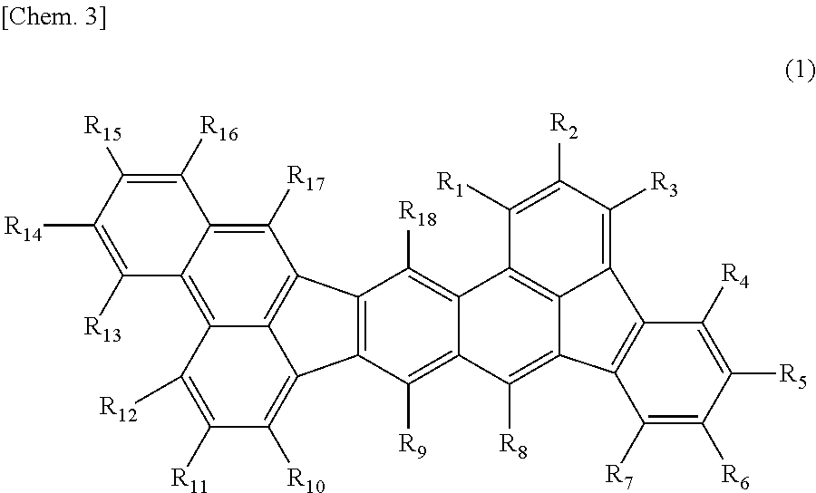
C1([R17])=C2C(=C3C([R12])=C([R11])C([R10])=C4C5=C(C1=C34)C([R18])=C1C(=C5[R9])C([R8])=C3C4=C1C([R1])=C([R2])C([R3])=C4C1=C3C([R7])=C([R6])C([R5])=C1[R4])C([R13])=C([R14])C([R15])=C2[R16]
